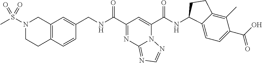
N12C(C(NC3C4=CC=C(C(O)=O)C(C)=C4CC3)=O)=CC(C(NCC3=CC4=C(C=C3)CCN(S(=O)(C)=O)C4)=O)=NC1=NC=N2
